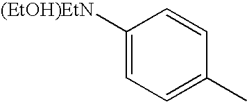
C1([(EtOH)EtN])=CC=C(C)C=C1
